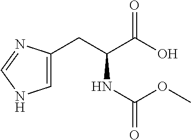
C1=C(CC(C(O)=O)NC(=O)OC)N=CN1
